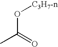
C(O[C3H7-n])(=O)C
